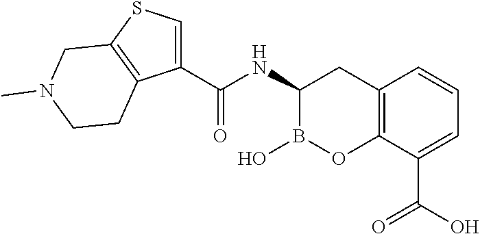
C1(NC(=O)C2=CSC3=C2CCN(C)C3)B(O)OC2=C(C1)C=CC=C2C(O)=O
